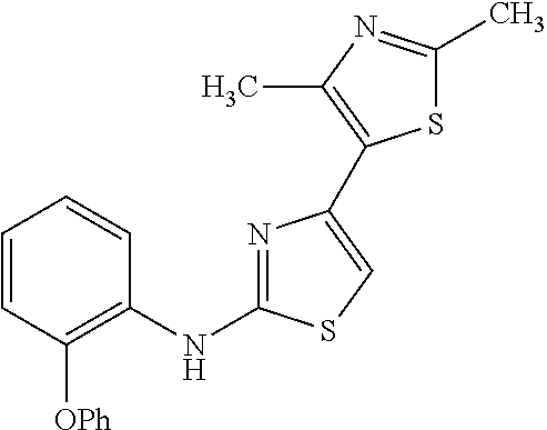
C1=CC([OPh])=C(NC2=NC(C3=C(C)N=C(C)S3)=CS2)C=C1
